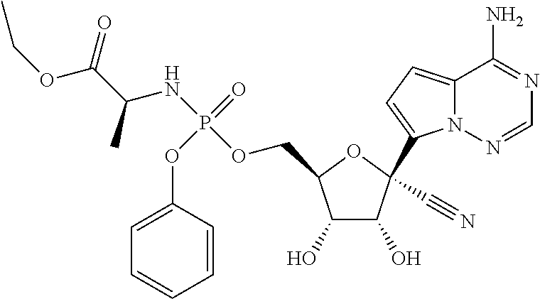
C1(O)C(O)C(C#N)(C2=CC=C3N2N=CN=C3N)OC1COP(NC(C(=O)OCC)C)(=O)OC1=CC=CC=C1
